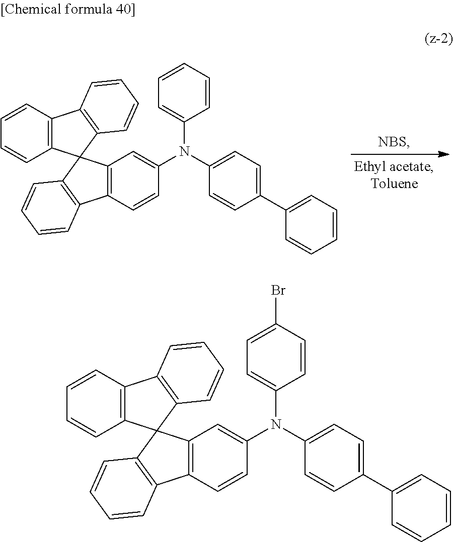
C12=C(C=CC(N(C3=CC=C(C4=CC=CC=C4)C=C3)C3=CC=CC=C3)=C1)C1=C(C=CC=C1)C21C2=C(C=CC=C2)C2=C1C=CC=C2.C12=C(C=CC(N(C3=CC=C(C4=CC=CC=C4)C=C3)C3=CC=C(Br)C=C3)=C1)C1=C(C=CC=C1)C21C2=C(C=CC=C2)C2=C1C=CC=C2
